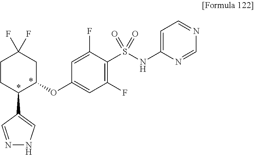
C1CC(C2=CNN=C2)C(OC2=CC(F)=C(S(NC3=CC=NC=N3)(=O)=O)C(F)=C2)CC1(F)F
